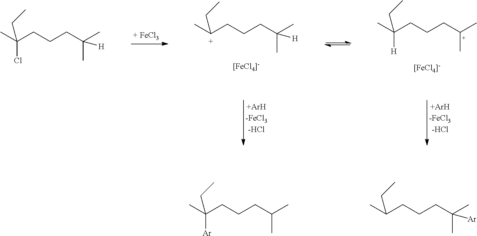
C[C+](CCCC(C)(C)[H])CC.CC(CCC[C+](C)C)(CC)[H].CC(CCCC(C)(C)[H])(CC)Cl.CC(CCCC(C)(C)[Ar])CC.CC(CCCC(C)C)(CC)[Ar]
